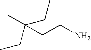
CC(CCN)(CC)CC
